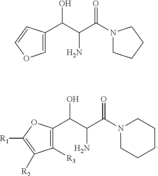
N1(C(C(C(O)C2=C([R3])C([R2])=C([R1])O2)N)=O)CCCCC1.N1(C(C(C(O)C2=COC=C2)N)=O)CCCC1
